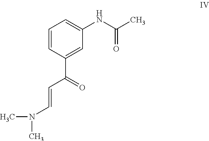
C1=CC(C(C=CN(C)C)=O)=CC(NC(C)=O)=C1
